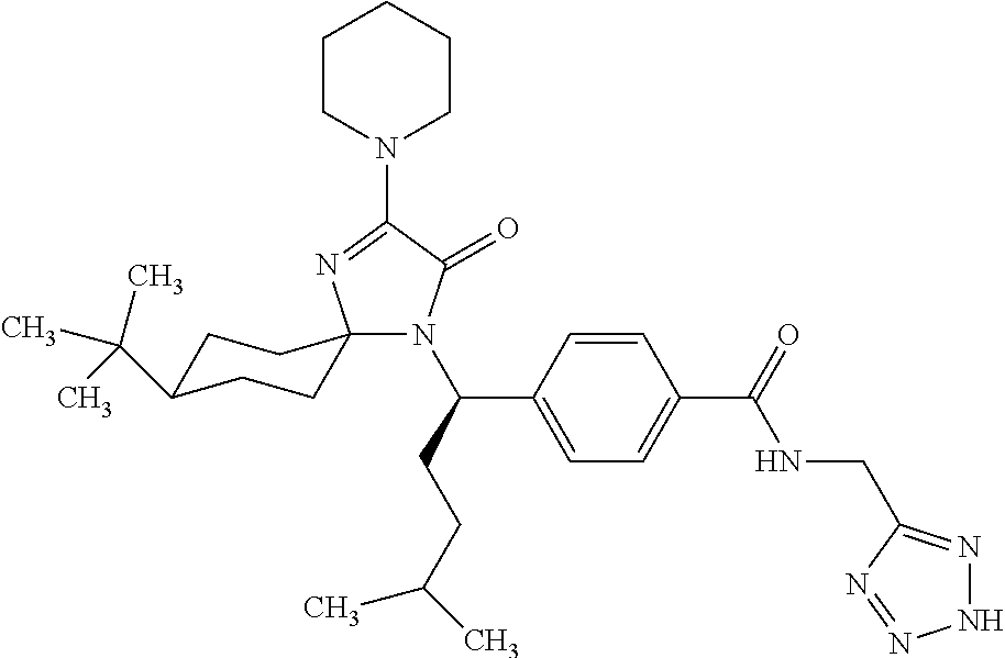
C1C(C(C)(C)C)CCC2(C1)N(C(CCC(C)C)C1=CC=C(C(=O)NCC3=NNN=N3)C=C1)C(=O)C(N1CCCCC1)=N2
